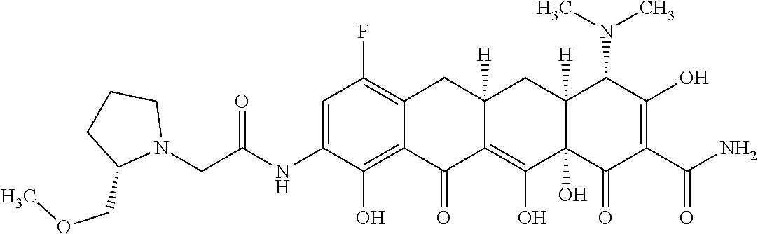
C1=C(NC(CN2CCCC2COC)=O)C(O)=C2C(=C1F)CC1([H])C(=C(O)C3(O)C([H])(C1)C(N(C)C)C(O)=C(C(N)=O)C3=O)C2=O
